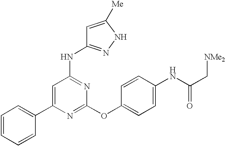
C1=CC=CC(C2=CC(NC3=NNC([Me])=C3)=NC(OC3=CC=C(NC(C[NMe2])=O)C=C3)=N2)=C1
